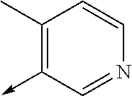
C1(C)=C(->C)C=NC=C1
